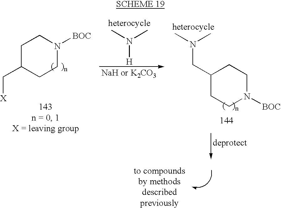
C1C(C[X])CCN([BOC])C1.N([H])(C)C.C1(CN(C)C)CCN([BOC])CC1
